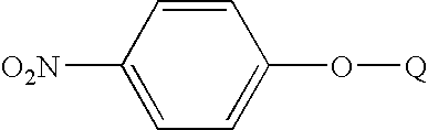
[O2N]C1=CC=C(O[Q])C=C1
